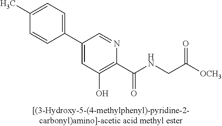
C1=C(C)C=CC(C2=CC(O)=C(C(NCC([OCH3])=O)=O)N=C2)=C1
